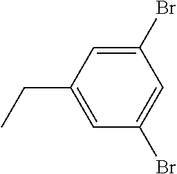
C1(Br)=CC(CC)=CC(Br)=C1
